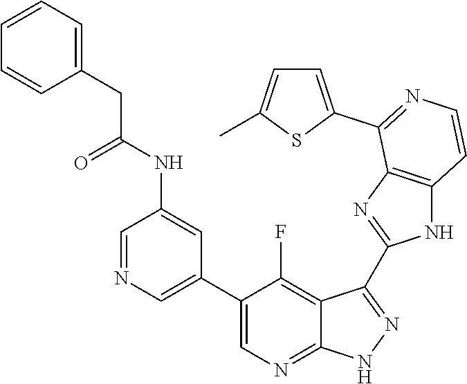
C1=NC=C(C2=CN=C3C(=C2F)C(C2=NC4=C(N2)C=CN=C4C2=CC=C(C)S2)=N[N H]3)C=C1NC(CC1=CC=CC=C1)=O
